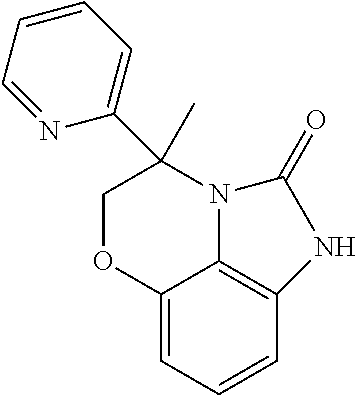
C12=CC=CC3=C1N(C(C1=CC=CC=N1)(C)CO2)C(=O)N3
